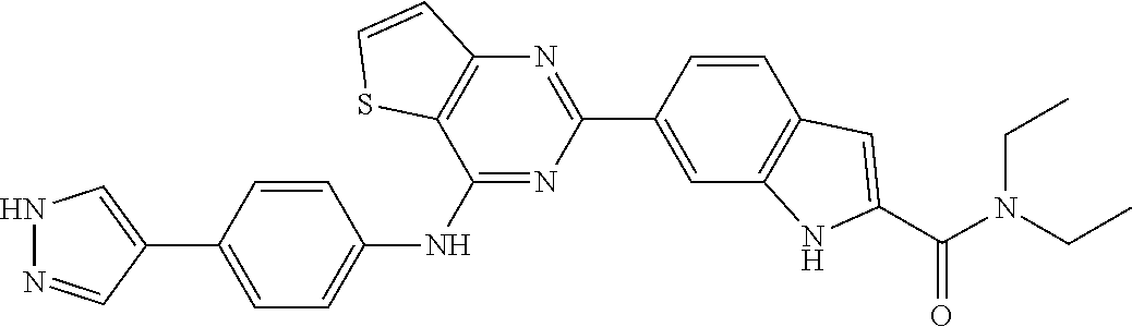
CCN(CC)C(C1=CC2=C(C=C(C3=NC4=C(SC=C4)C(NC4=CC=C(C5=CNN=C5)C=C4)=N3)C=C2)N1)=O
